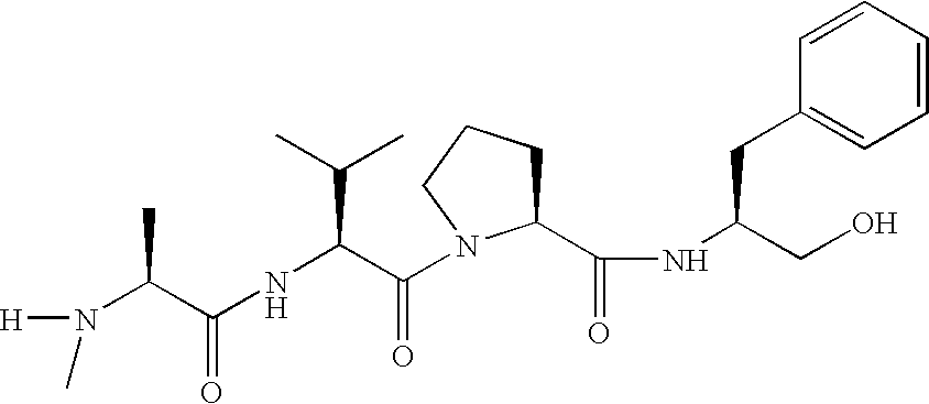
N(C(C(NC(C(=O)N1C(C(NC(CO)CC2=CC=CC=C2)=O)CCC1)C(C)C)=O)C)([H])C
